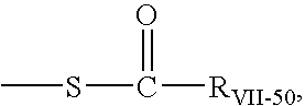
CSC([RVII-50])=O
